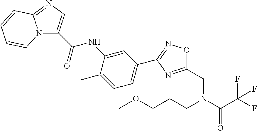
C1(C2=CC=C(C)C(NC(C3=CN=C4N3C=CC=C4)=O)=C2)=NOC(CN(C(C(F)(F)F)=O)CCCOC)=N1
